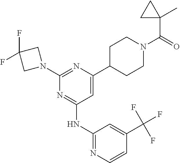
N1=C(NC2=NC=CC(C(F)(F)F)=C2)C=C(C2CCN(C(=O)C3(C)CC3)CC2)N=C1N1CC(F)(F)C1
